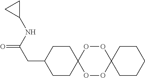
C1CC(CC(=O)NC2CC2)CCC12OOC1(OO2)CCCCC1
